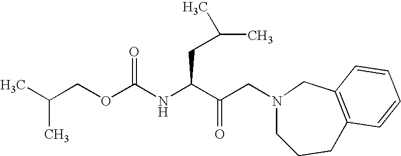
O(C(NC(C(CN1CCCC2=C(C1)C=CC=C2)=O)CC(C)C)=O)CC(C)C
